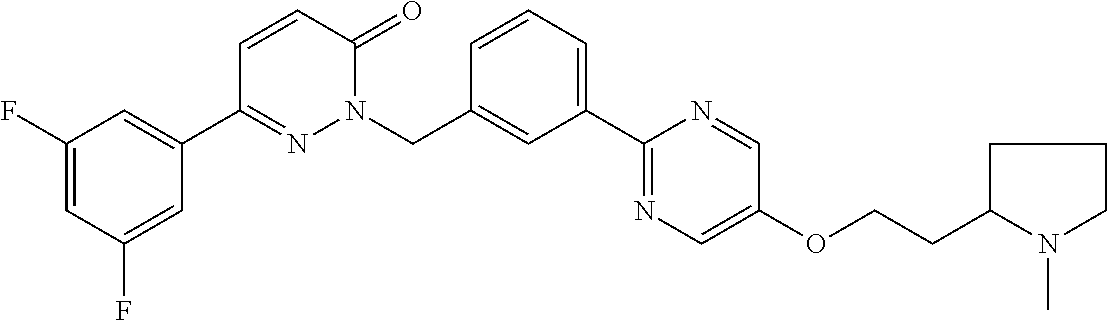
C1(F)=CC(F)=CC(C2=NN(CC3=CC(C4=NC=C(OCCC5N(C)CCC5)C=N4)=CC=C3)C(=O)C=C2)=C1
